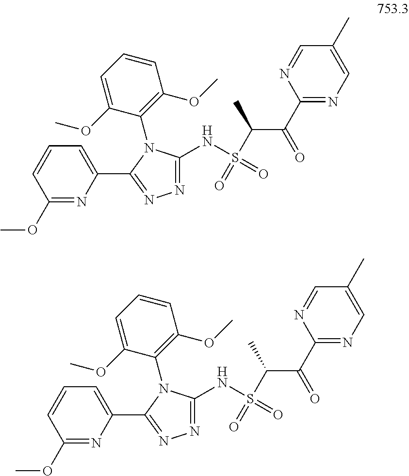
C1(OC)=NC(C2=NN=C(NS(C(C)C(C3=NC=C(C)C=N3)=O)(=O)=O)N2C2=C(OC)C=CC=C2OC)=CC=C1.C1(OC)=NC(C2=NN=C(NS(C(C)C(C3=NC=C(C)C=N3)=O)(=O)=O)N2C2=C(OC)C=CC=C2OC)=CC=C1
